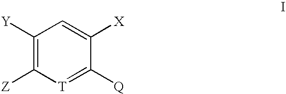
C1([Y])=C([Z])[T]=C([Q])C([X])=C1
